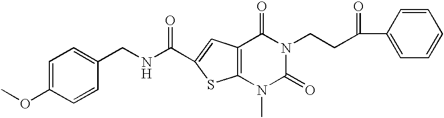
COC1=CC=C(CNC(=O)C2=CC3=C(S2)N(C)C(=O)N(CCC(C2=CC=CC=C2)=O)C3=O)C=C1
